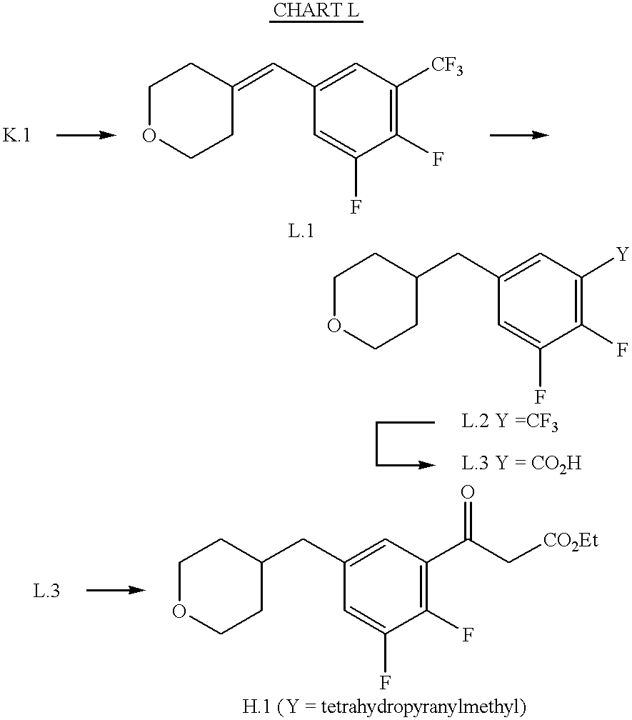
C1OCCC(=CC2=CC([CF3])=C(F)C(F)=C2)C1.C1OCCC(CC2=CC([Y])=C(F)C(F)=C2)C1.C1OCCC(CC2=CC(C(C[CO2Et])=O)=C(F)C(F)=C2)C1
